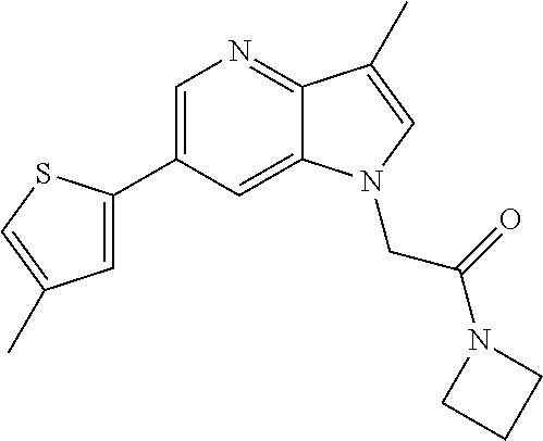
C1=C(C2=CC(C)=CS2)C=C2C(=N1)C(C)=CN2CC(=O)N1CCC1
